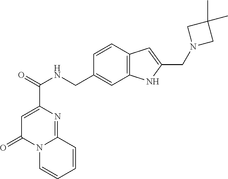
C1=C(C(=O)NCC2=CC3=C(C=C2)C=C(CN2CC(C)(C)C2)N3)N=C2N(C1=O)C=CC=C2
